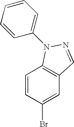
C1=CC(Br)=CC2=C1N(C1=CC=CC=C1)N=C2
